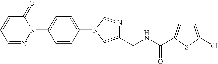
C1=CC=NN(C2=CC=C(N3C=NC(CNC(=O)C4=CC=C(Cl)S4)=C3)C=C2)C1=O
